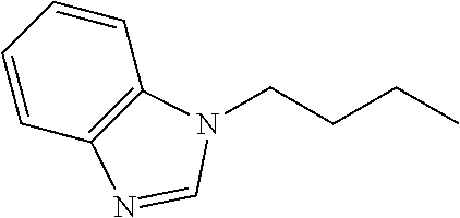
C1=CC=CC2=C1N=CN2CCCC
